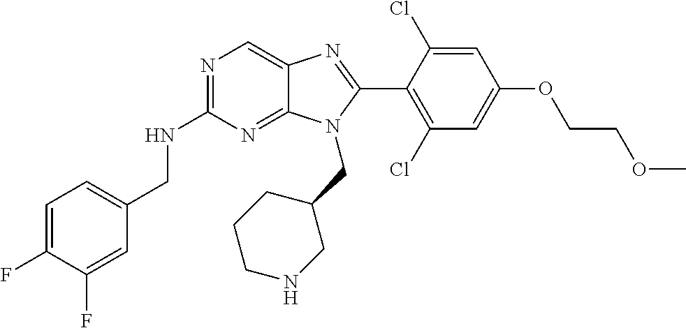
C1=C(F)C(F)=CC(CNC2=NC=C3C(=N2)N(CC2CCCNC2)C(C2=C(Cl)C=C(OCCOC)C=C2Cl)=N3)=C1
